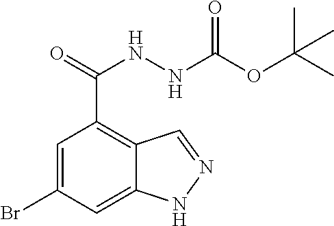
C1=C(Br)C=C2C(=C1C(=O)NNC(OC(C)(C)C)=O)C=NN2
